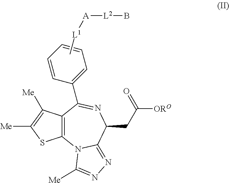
C[L1][A][L2]B.C12=C(N3C(=NN=C3[Me])C(CC(=O)[ORO])N=C1C1=CC=CC=C1)SC([Me])=C2[Me]
